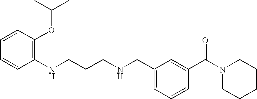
N(C1=C(OC(C)C)C=CC=C1)CCCNCC1=CC=CC(C(=O)N2CCCCC2)=C1
